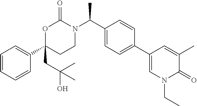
C1=CC=CC(C2(CC(C)(O)C)CCN(C(C3=CC=C(C4=CN(CC)C(=O)C(C)=C4)C=C3)C)C(=O)O2)=C1
